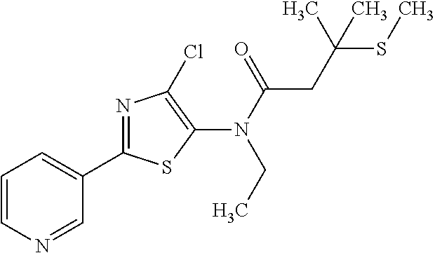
C1(C2=NC(Cl)=C(N(C(=O)CC(SC)(C)C)CC)S2)=CC=CN=C1
